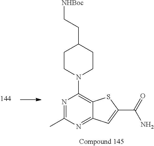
C1CN(C2=C3C(=NC(C)=N2)C=C(C(=O)N)S3)CCC1CC[NHBoc]
